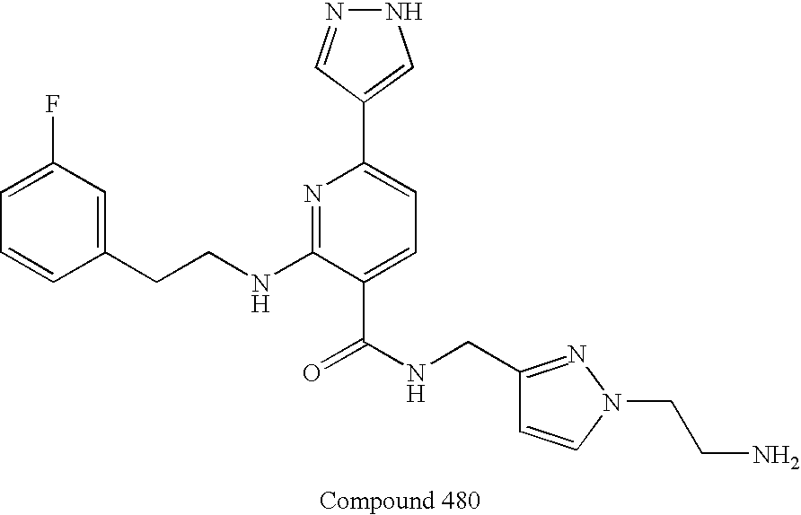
C1=CC(CCNC2=NC(C3=CNN=C3)=CC=C2C(NCC2=NN(CCN)C=C2)=O)=CC(F)=C1
